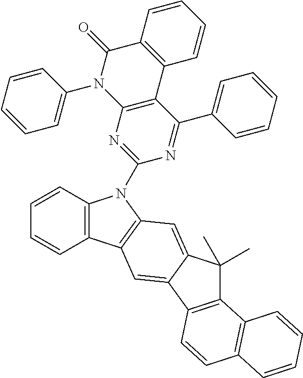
C12=C(C3=C(N1C1=NC4=C(C(C5=CC=CC=C5)=N1)C1=C(C(=O)N4C4=CC=CC=C4)C=CC=C1)C=C1C(=C3)C3=C(C1(C)C)C1=C(C=C3)C=CC=C1)C=CC=C2
